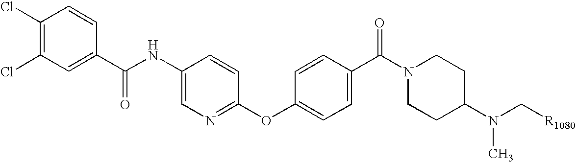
C1(Cl)=C(Cl)C=CC(C(NC2=CN=C(OC3=CC=C(C(N4CCC(N(C[R1080])C)CC4)=O)C=C3)C=C2)=O)=C1
